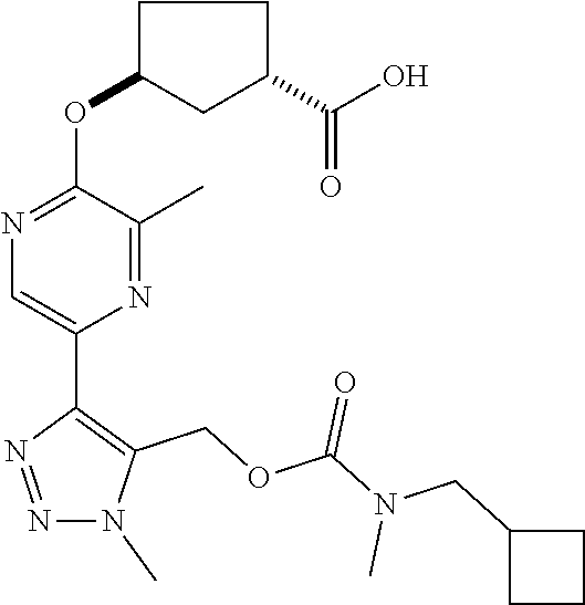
N1=C(OC2CCC(C(O)=O)C2)C(C)=NC(C2=C(COC(N(CC3CCC3)C)=O)N(C)N=N2)=C1
